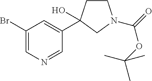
C1(Br)=CN=CC(C2(O)CCN(C(=O)OC(C)(C)C)C2)=C1
